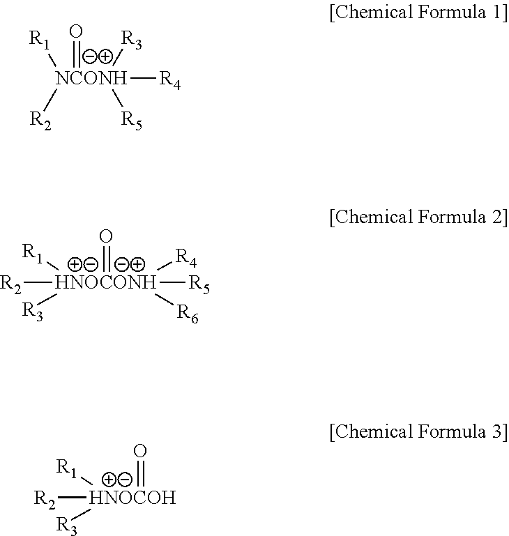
[R1][NCONH](=O)([R2])([R3])([R5])[R4].[R2][HNOCONH]([R3])([R1])(=O)([R4])([R5])[R6].[R2][HNOCOH]([R3])([R1])=O
